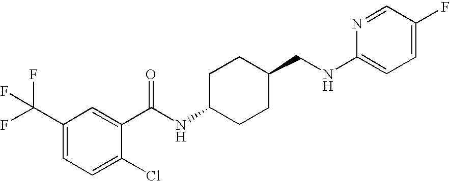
C1(C(F)(F)F)=CC=C(Cl)C(C(NC2CCC(CNC3=CC=C(F)C=N3)CC2)=O)=C1
